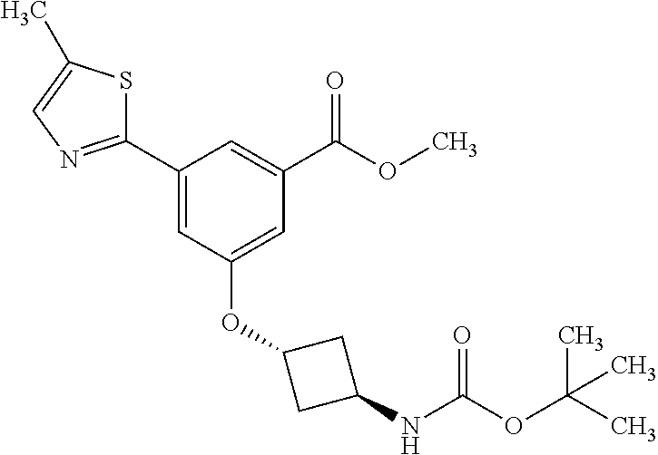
O(C(C1=CC(C2=NC=C(C)S2)=CC(OC2CC(NC(OC(C)(C)C)=O)C2)=C1)=O)C
